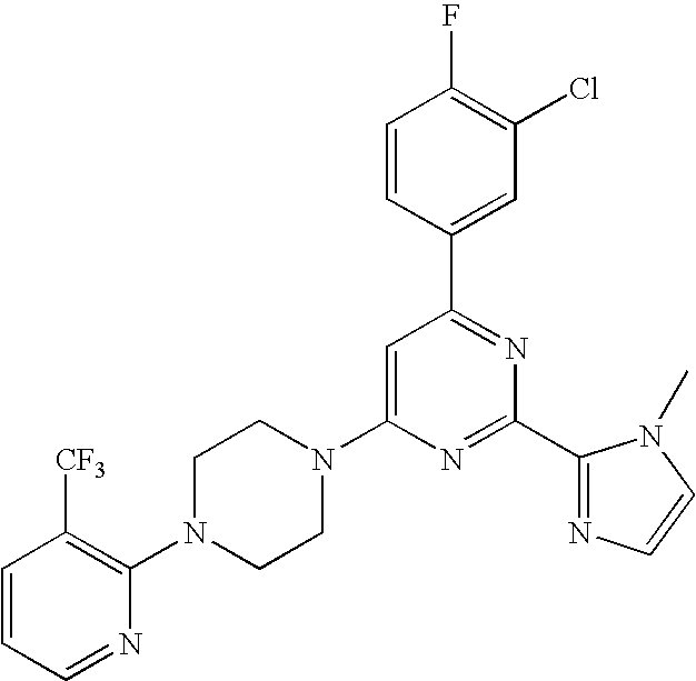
C1=CC(C2=NC(C3=NC=CN3C)=NC(N3CCN(C4=C([CF3])C=CC=N4)CC3)=C2)=CC(Cl)=C1F
